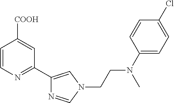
C1=CN=C(C2=CN(CCN(C3=CC=C(Cl)C=C3)C)C=N2)C=C1[COOH]
